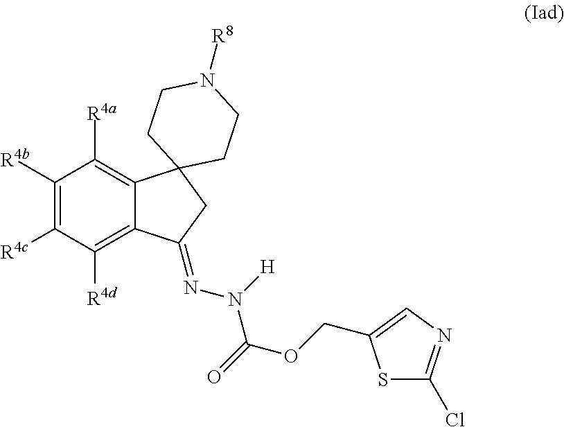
C1([R4b])=C([R4c])C([R4d])=C2C(=C1[R4a])C1(CC2=NN([H])C(=O)OCC2=CN=C(Cl)S2)CCN([R8])CC1
